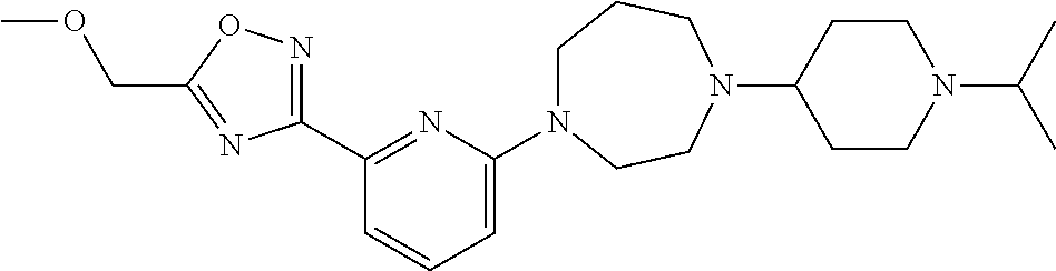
C1(C2=NC(N3CCCN(C4CCN(C(C)C)CC4)CC3)=CC=C2)=NOC(COC)=N1
